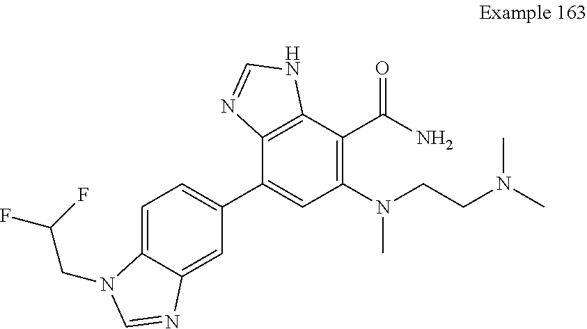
C1=C2C(=CC(C3=CC(N(CCN(C)C)C)=C(C(N)=O)C4=C3N=CN4)=C1)N=CN2CC(F)F
